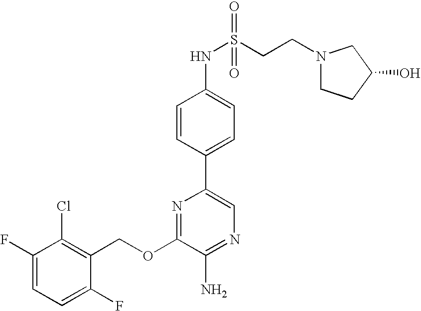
C1(OCC2=C(Cl)C(F)=CC=C2F)=NC(C2=CC=C(NS(CCN3CCC(O)C3)(=O)=O)C=C2)=CN=C1N
